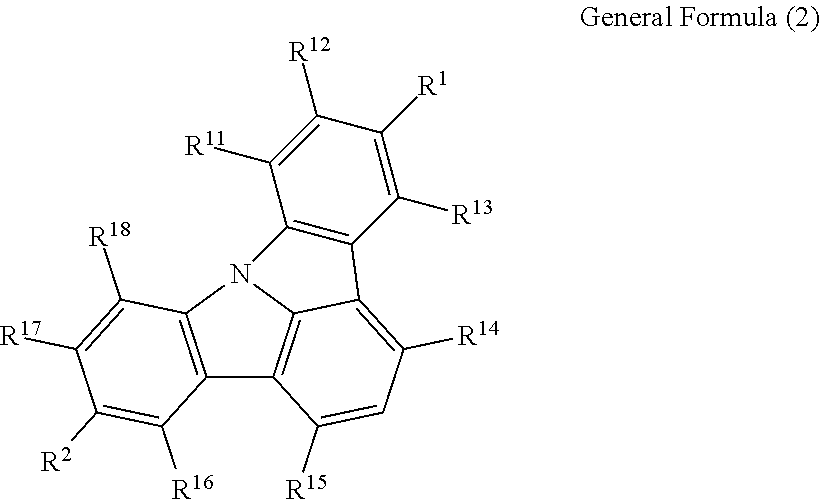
C12=C(C([R18])=C([R17])C([R2])=C1[R16])N1C3=C2C([R15])=CC([R14])=C3C2=C1C([R11])=C([R12])C([R1])=C2[R13]
